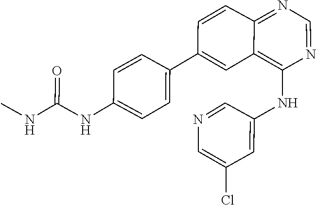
N(C1=CC=C(C2=CC3=C(NC4=CC(Cl)=CN=C4)N=CN=C3C=C2)C=C1)C(NC)=O
